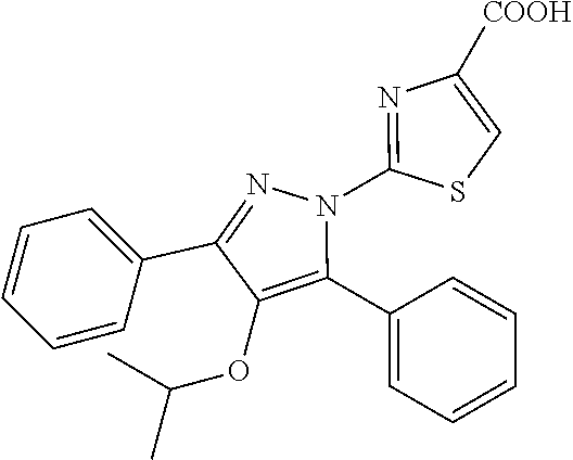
C1=CC=C(C2=NN(C3=NC([COOH])=CS3)C(C3=CC=CC=C3)=C2OC(C)C)C=C1
